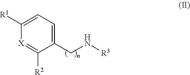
[X]1=C([R2])C(CN[R3])=CC=C1[R1]
